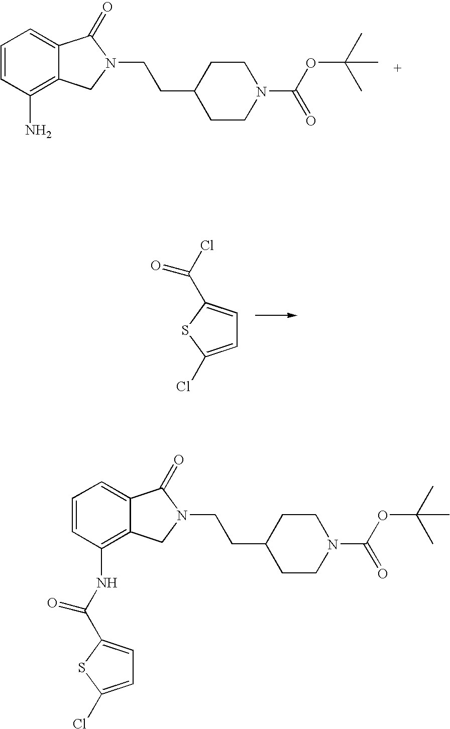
C1CN(C(OC(C)(C)C)=O)CCC1CCN1C(=O)C2=CC=CC(N)=C2C1.C1=C(Cl)SC(C(Cl)=O)=C1.C1=C(Cl)SC(C(NC2=C3C(=CC=C2)C(=O)N(CCC2CCN(C(=O)OC(C)(C)C)CC2)C3)=O)=C1
